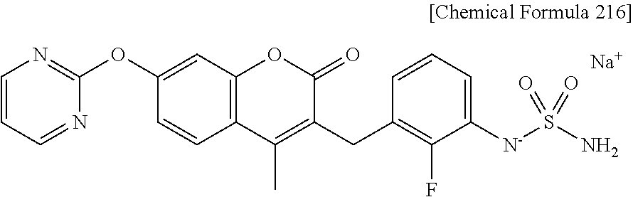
C1(OC2=CC3=C(C=C2)C(C)=C(CC2=C(F)C([N-]S(N)(=O)=O)=CC=C2)C(=O)O3)=NC=CC=N1.[Na]
